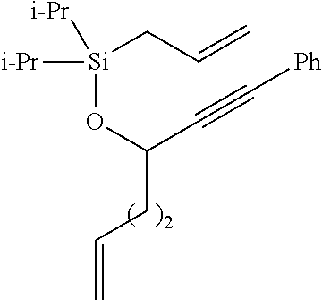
[Si](OC(C#C[Ph])CC=C)(CC=C)([i-Pr])[i-Pr]
